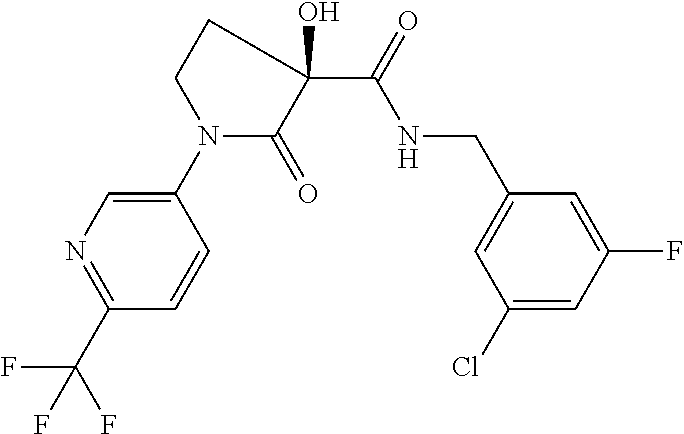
C1CN(C2=CN=C(C(F)(F)F)C=C2)C(=O)C1(C(NCC1=CC(Cl)=CC(F)=C1)=O)O
